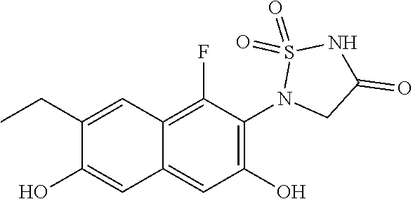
C1(CC)=CC2=C(F)C(N3CC(=O)NS3(=O)=O)=C(O)C=C2C=C1O
